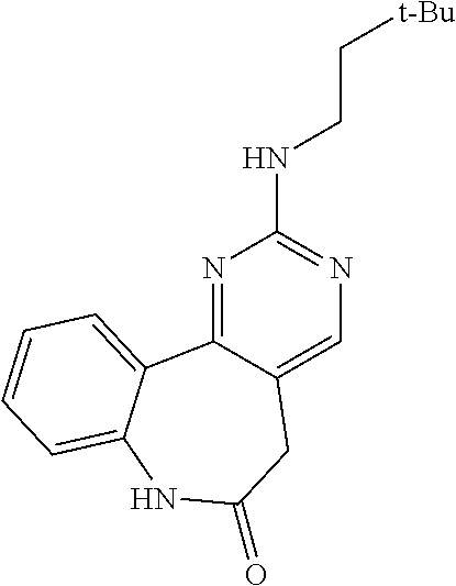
N1=C2C(=CN=C1NCC[t-Bu])CC(=O)NC1=CC=CC=C21
